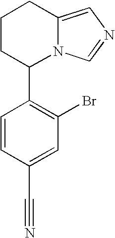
C1CC(C2=C(Br)C=C(C#N)C=C2)N2C(=CN=C2)C1
